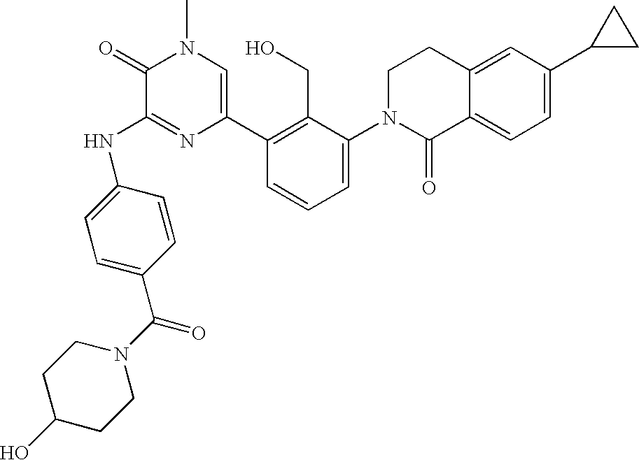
N(C1=NC(C2=C(CO)C(N3C(=O)C4=CC=C(C5CC5)C=C4CC3)=CC=C2)=CN(C)C1=O)C1=CC=C(C(N2CCC(O)CC2)=O)C=C1
